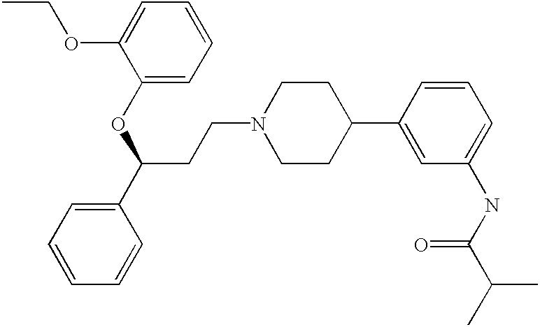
C(CN1CCC(C2=CC(NC(C(C)C)=O)=CC=C2)CC1)C(C1=CC=CC=C1)OC1=CC=CC=C1OCC
